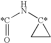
[*C](N[C*]1CC1)=O
